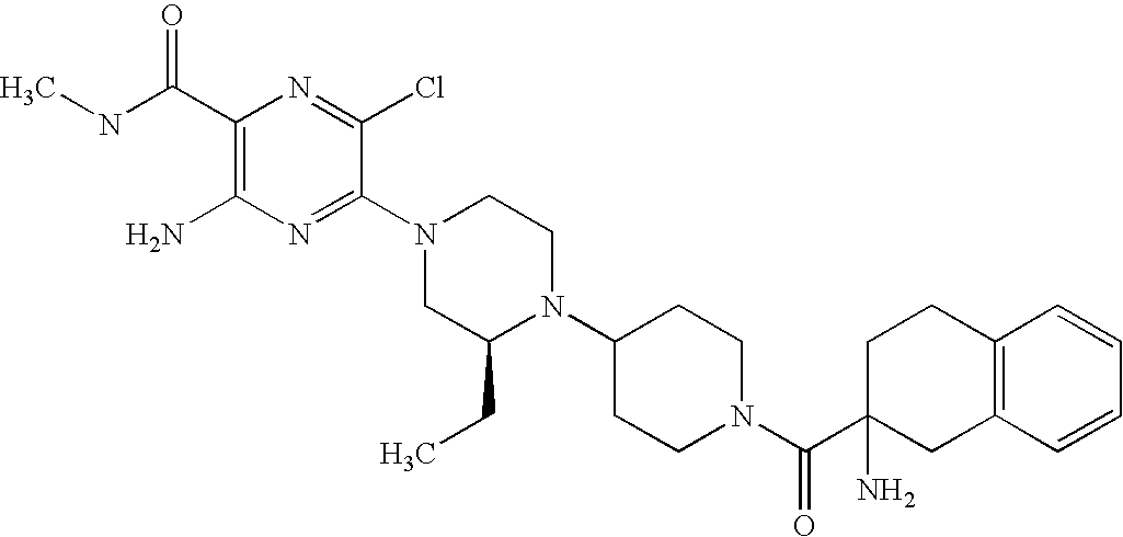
C1(C(NC)=O)=C(N)N=C(N2CC(CC)N(C3CCN(C(C4(N)CC5=C(C=CC=C5)CC4)=O)CC3)CC2)C(Cl)=N1
